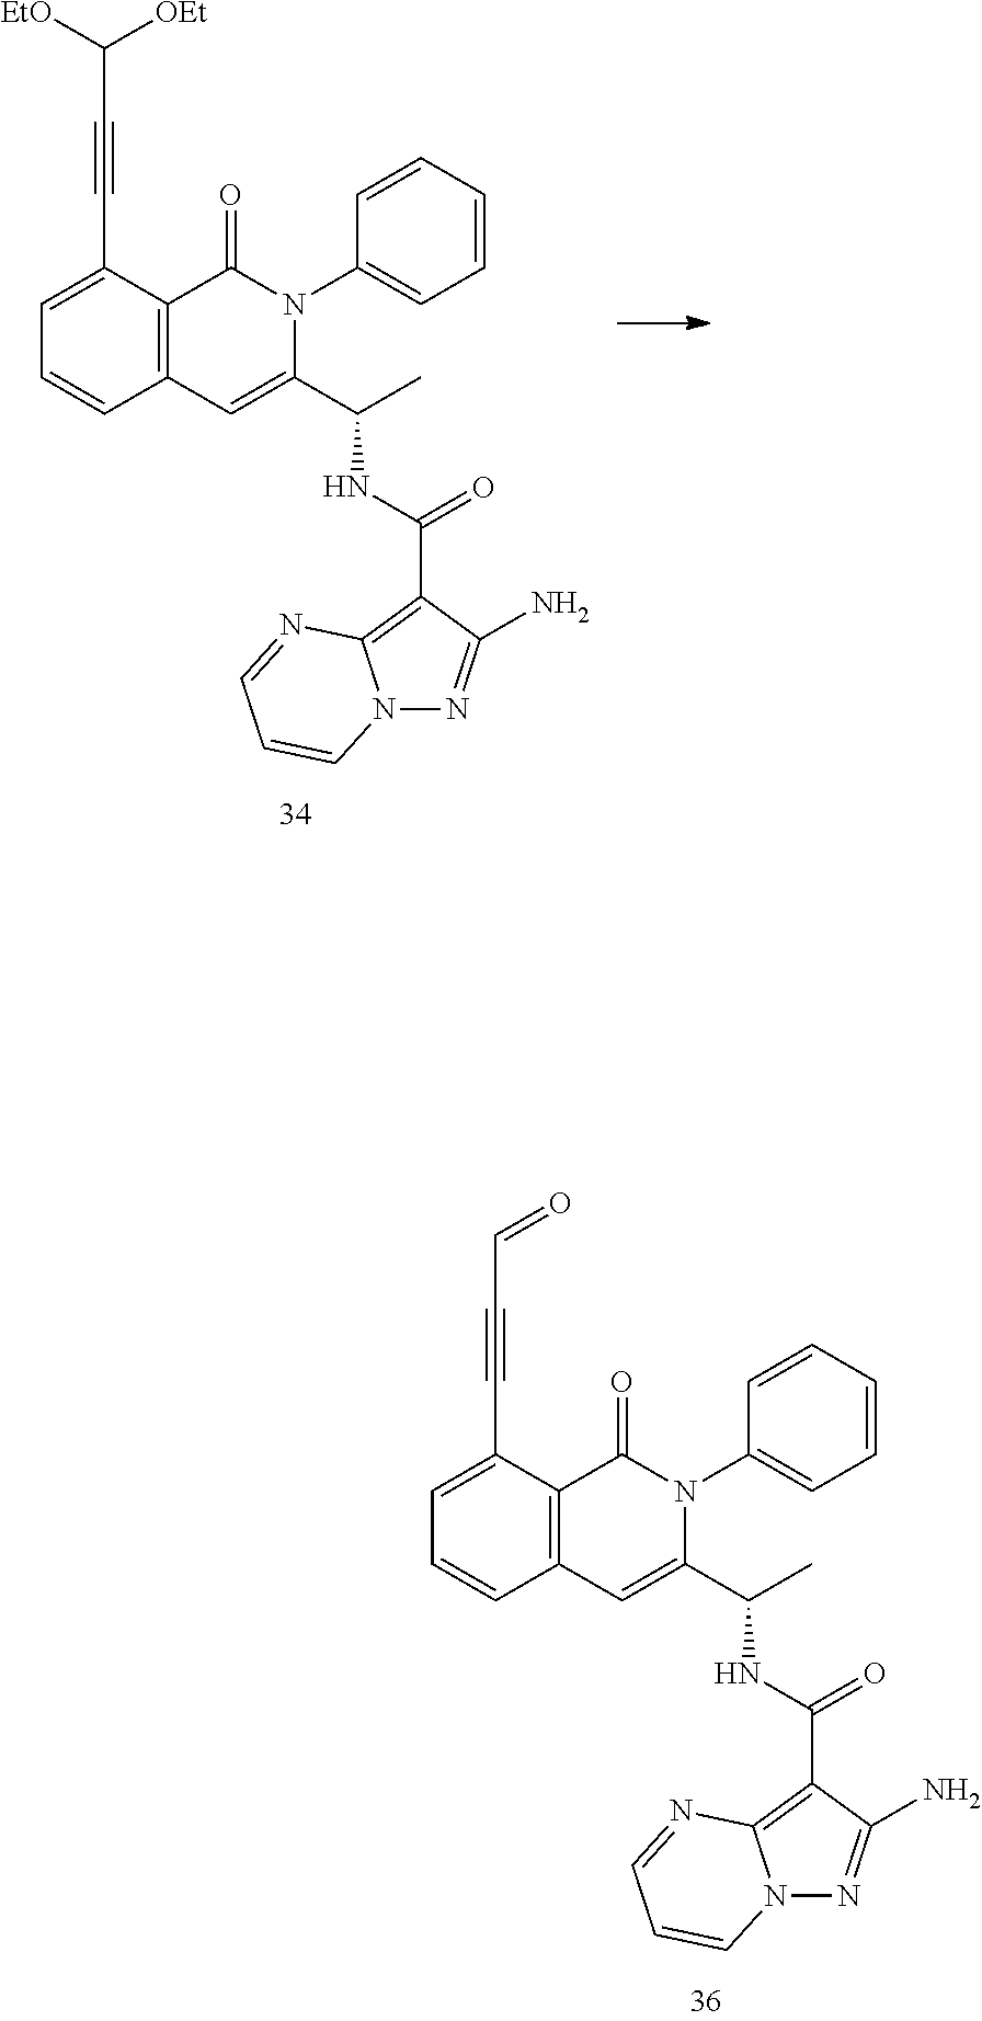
C1=C(C#CC([OEt])[EtO])C2=C(C=C1)C=C(C(C)NC(C1=C3N(N=C1N)C=CC=N3)=O)N(C1=CC=CC=C1)C2=O.C1=C(C#CC=O)C2=C(C=C1)C=C(C(C)NC(C1=C3N(N=C1N)C=CC=N3)=O)N(C1=CC=CC=C1)C2=O
